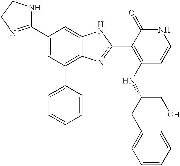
C1(C2=CC(C3=CC=CC=C3)=C3C(=C2)NC(C2=C(NC(CO)CC4=CC=CC=C4)C=CNC2=O)=N3)=NCCN1
